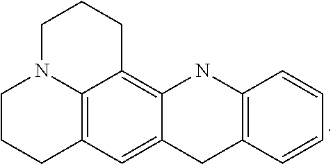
C1N2C3=C(CCC2)C=C2C(=C3CC1)NC1=C(C2)C=CC=C1
